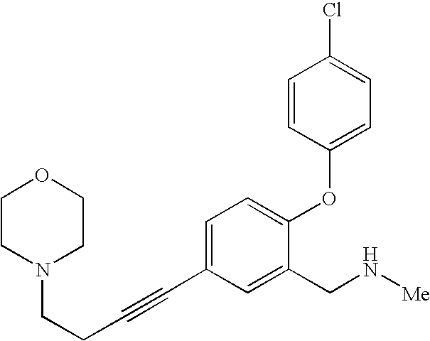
C1=C(C#CCCN2CCOCC2)C=C(CN[Me])C(OC2=CC=C(Cl)C=C2)=C1
